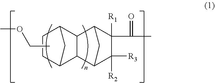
C12C3C(C(CC1)C2)C1C(C(C)=O)([R1])C([R3])([R2])C3C1.CCOC
